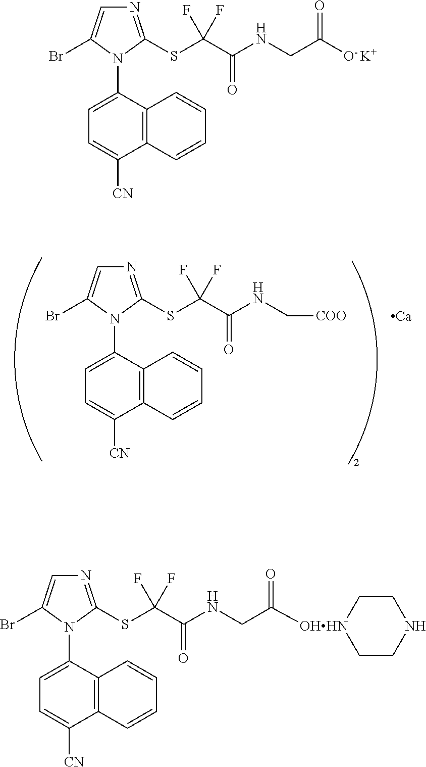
N1=C(SC(C(NCC([O- K+])=O)=O)(F)F)N(C2=CC=C([CN])C3=C2C=CC=C3)C(Br)=C1.N1=C(SC(F)(F)C(NC[COO])=O)N(C2=CC=C([CN])C3=C2C=CC=C3)C(Br)=C1.[Ca].N1=C(SC(C(=O)NCC([OHHN]2CCNCC2)=O)(F)F)N(C2=CC=C([CN])C3=C2C=CC=C3)C(Br)=C1
